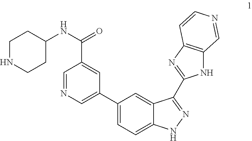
C1(C2=CC=C3C(=C2)C(C2=NC4=C(N2)C=NC=C4)=NN3)=CN=CC(C(NC2CCNCC2)=O)=C1
